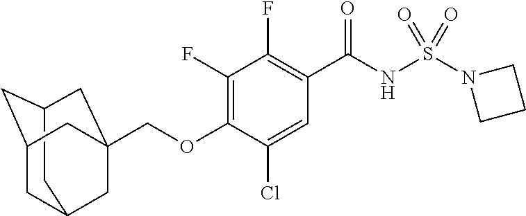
C12CC3CC(C1)CC(COC1=C(F)C(F)=C(C(NS(N4CCC4)(=O)=O)=O)C=C1Cl)(C3)C2
